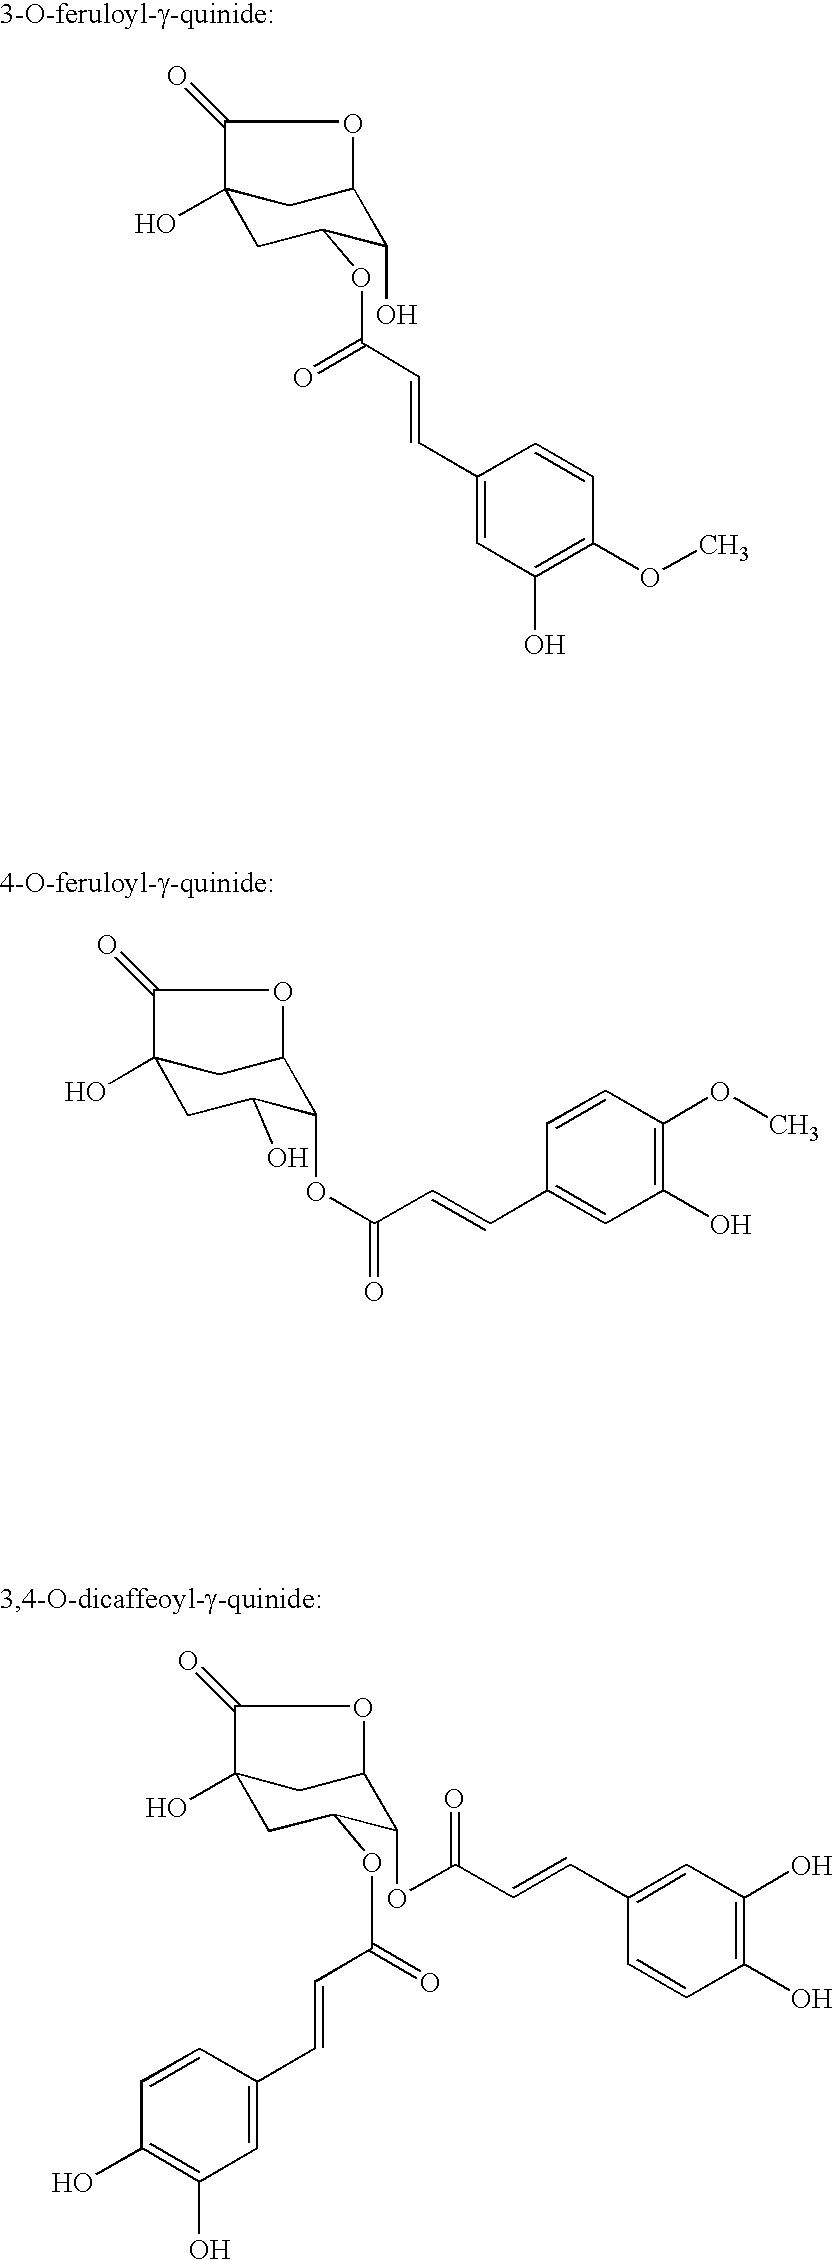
C12(O)CC(OC(=O)C=CC3=CC(O)=C(OC)C=C3)C(O)C(C1)OC2=O.C12(O)CC(O)C(OC(C=CC3=CC(O)=C(OC)C=C3)=O)C(C1)OC2=O.C12(O)CC(OC(C=CC3=CC(O)=C(O)C=C3)=O)C(OC(C=CC3=CC(O)=C(O)C=C3)=O)C(C1)OC2=O
